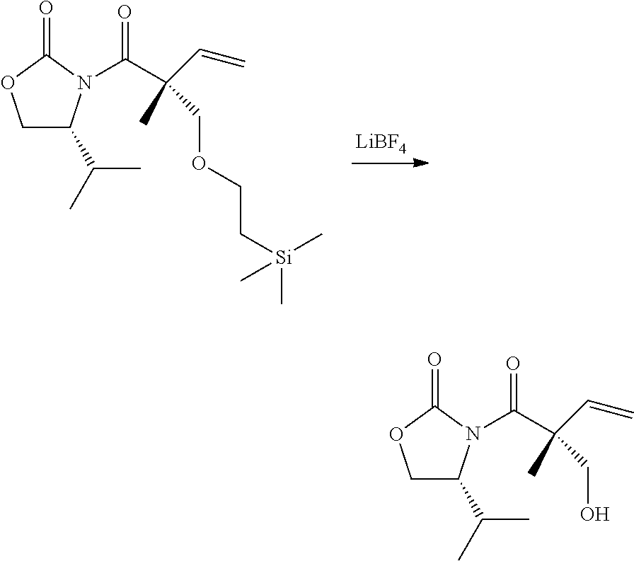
C1C(C(C)C)N(C(C(C)(C=C)COCC[Si](C)(C)C)=O)C(=O)O1.[LiBF4].C1C(C(C)C)N(C(C(C)(CO)C=C)=O)C(=O)O1
